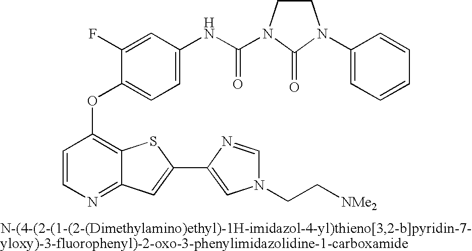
C1=CN=C2C(=C1OC1=CC=C(NC(=O)N3CCN(C4=CC=CC=C4)C3=O)C=C1F)SC(C1=CN(CC[NMe2])C=N1)=C2
